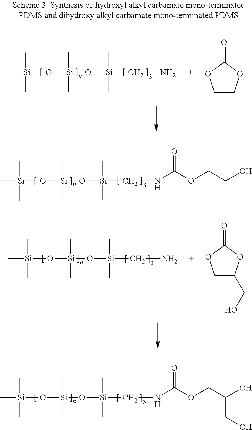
O([Si](C)(C)O[Si](C)(C)CN)[Si](C)(C)C.C1COC(=O)O1.O([Si](C)(C)O[Si](C)(C)CNC(OCCO)=O)[Si](C)(C)C.O([Si](C)(C)O[Si](C)(C)CN)[Si](C)(C)C.C1C(CO)OC(=O)O1.O([Si](C)(C)O[Si](C)(C)CNC(OCC(O)CO)=O)[Si](C)(C)C
